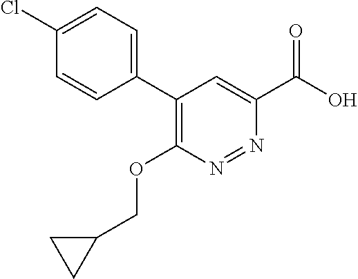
C1(C2=CC=C(Cl)C=C2)=C(OCC2CC2)N=NC(C(O)=O)=C1
